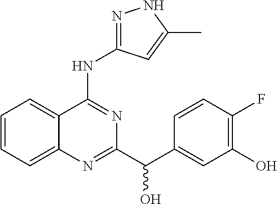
C1=CC=C2C(=C1)C(NC1=NNC(C)=C1)=NC(C(C1=CC(O)=C(F)C=C1)O)=N2
